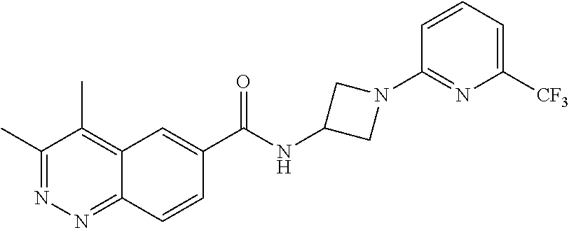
C1(C)=NN=C2C(=C1C)C=C(C(NC1CN(C3=NC([CF3])=CC=C3)C1)=O)C=C2
